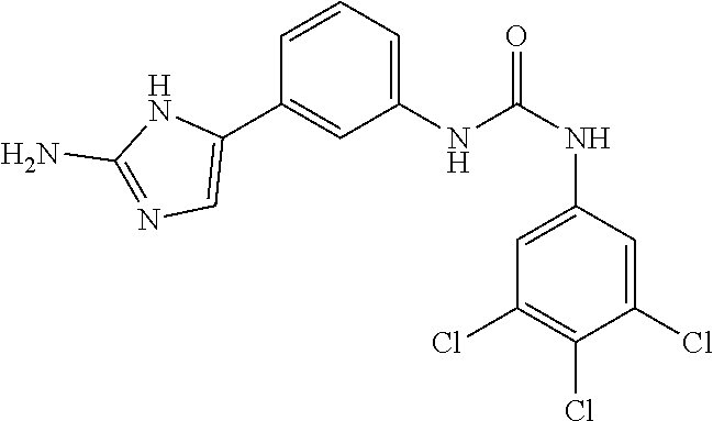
C1(NC(NC2=CC(Cl)=C(Cl)C(Cl)=C2)=O)=CC=CC(C2=CN=C(N)N2)=C1
